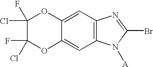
C1(Cl)(F)C(F)(Cl)OC2=CC3=C(C=C2O1)N=C(Br)N3[A]
